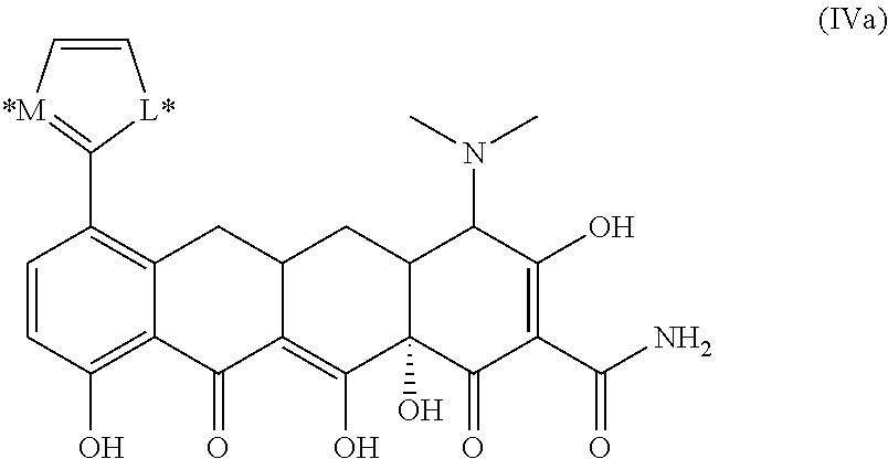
C1=CC(O)=C2C(=C1C1=[*M]C=C[L*]1)CC1C(=C(O)C3(O)C(C1)C(N(C)C)C(O)=C(C(N)=O)C3=O)C2=O
